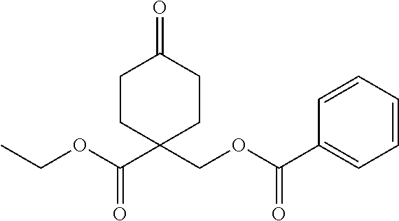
C1CC(C(OCC)=O)(COC(C2=CC=CC=C2)=O)CCC1=O
